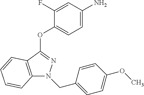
C1(F)=CC(N)=CC=C1OC1=NN(CC2=CC=C(OC)C=C2)C2=C1C=CC=C2
